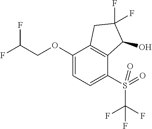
O(C1=CC=C(S(=O)(=O)C(F)(F)F)C2=C1CC(F)(F)C2O)CC(F)F
